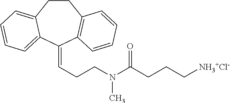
C1CC2=CC=CC=C2C(=CCCN(C(CCC[NH3+Cl-])=O)C)C2=C1C=CC=C2
